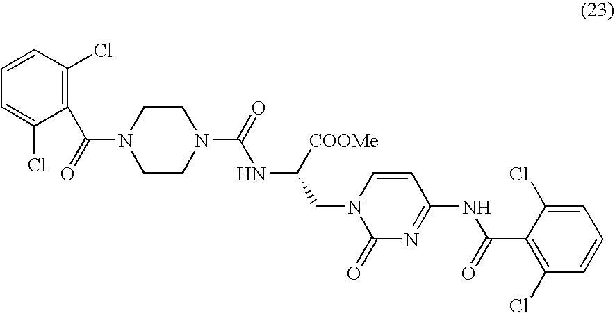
N(C([COOMe])CN1C(=O)N=C(NC(C2=C(Cl)C=CC=C2Cl)=O)C=C1)C(N1CCN(C(C2=C(Cl)C=CC=C2Cl)=O)CC1)=O
